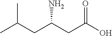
CC(CC(CC(O)=O)N)C
